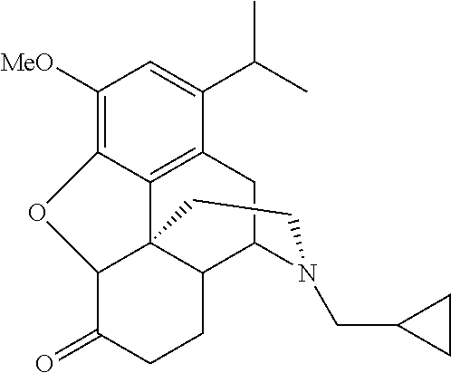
C1([MeO])=C2C3=C(C(C(C)C)=C1)CC1C4C3(C(C(=O)CC4)O2)CCN1CC1CC1
